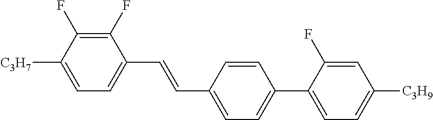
C1(F)=C(F)C([C3H7])=CC=C1C=CC1=CC=C(C2=CC=C([C3H9])C=C2F)C=C1
